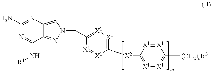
C1(N)=NC2=CN(CC3=[X1][X1]=C([X2]C4=[X1][X1]=C([(CH2)nR3])[X1]=[X1]4)[X1]=[X1]3)N=C2C(N[R1])=N1
